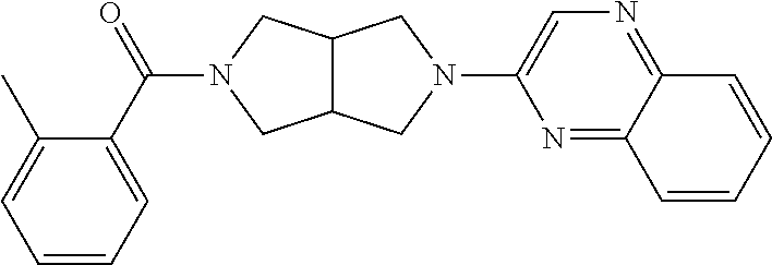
C12C(CN(C3=CN=C4C(=N3)C=CC=C4)C1)CN(C(=O)C1=CC=CC=C1C)C2
